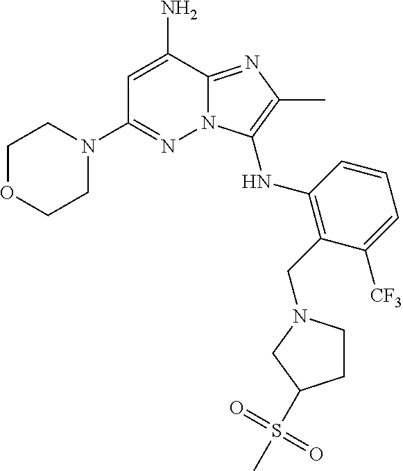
NC1=CC(N2CCOCC2)=NN2C1=NC(C)=C2NC1=C(CN2CCC(S(C)(=O)=O)C2)C([CF3])=CC=C1
